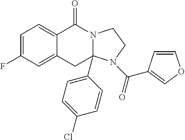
C1=C(F)C=C2C(=C1)C(=O)N1C(C3=CC=C(Cl)C=C3)(C2)N(C(=O)C2=COC=C2)CC1
